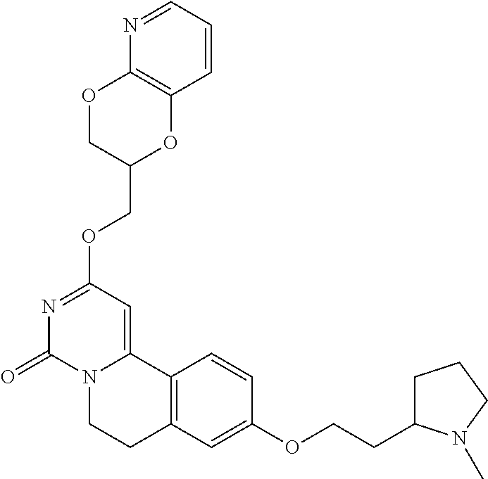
N1=C(OCC2OC3=C(OC2)N=CC=C3)C=C2N(C1=O)CCC1=C2C=CC(OCCC2CCCN2C)=C1
